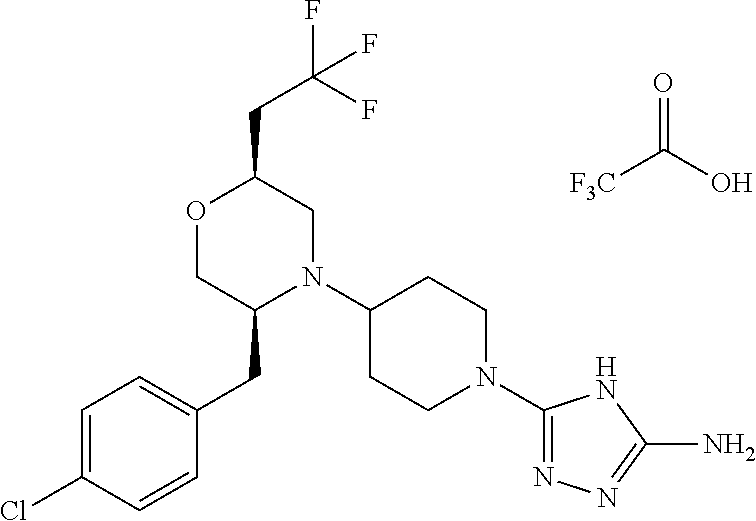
C(C(F)(F)F)C1OCC(CC2=CC=C(Cl)C=C2)N(C2CCN(C3=NN=C(N)N3)CC2)C1.[F3C]C(O)=O
